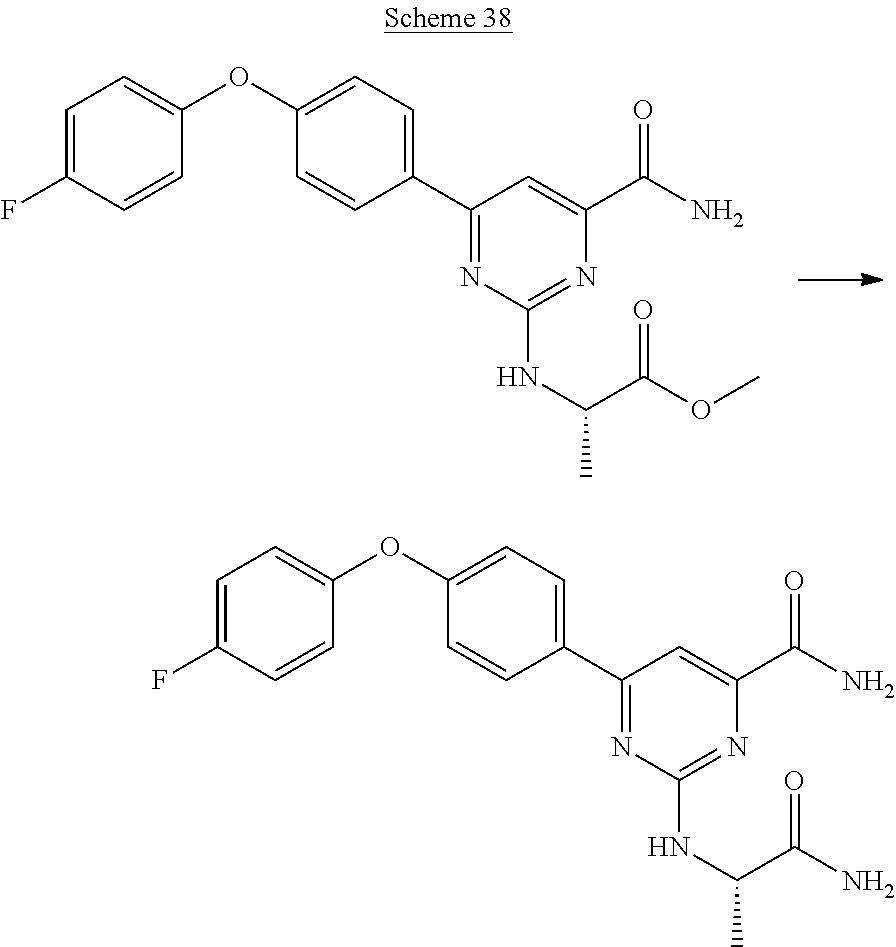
C1(C2=CC=C(OC3=CC=C(F)C=C3)C=C2)=NC(NC(C(OC)=O)C)=NC(C(N)=O)=C1.C1(C2=CC=C(OC3=CC=C(F)C=C3)C=C2)=NC(NC(C(N)=O)C)=NC(C(N)=O)=C1
